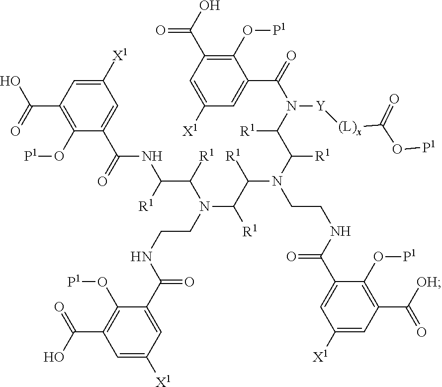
C1(O[P1])=C(C(O)=O)C=C([X1])C=C1C(NC(C(N(C(C(N(CCNC(=O)C1=CC([X1])=CC(C(=O)[OH])=C1O[P1])C([R1])C([R1])N([Y][(L)x]C(=O)O[P1])C(C1=CC([X1])=CC(C(=O)O)=C1O[P1])=O)[R1])[R1])CCNC(=O)C1=CC([X1])=CC(C(=O)O)=C1O[P1])[R1])[R1])=O
